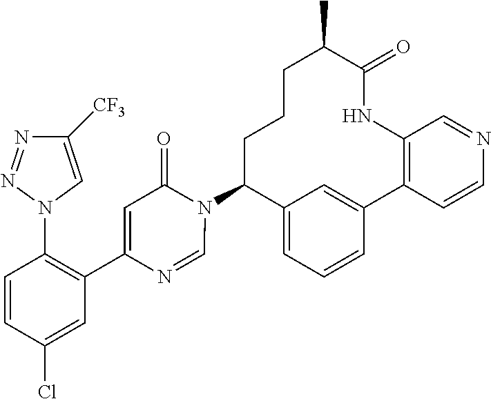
C12=CC=CC(=C1)C1=C(NC(=O)C(C)CCCC2N2C(=O)C=C(C3=C(N4C=C([CF3])N=N4)C=CC(Cl)=C3)N=C2)C=NC=C1
